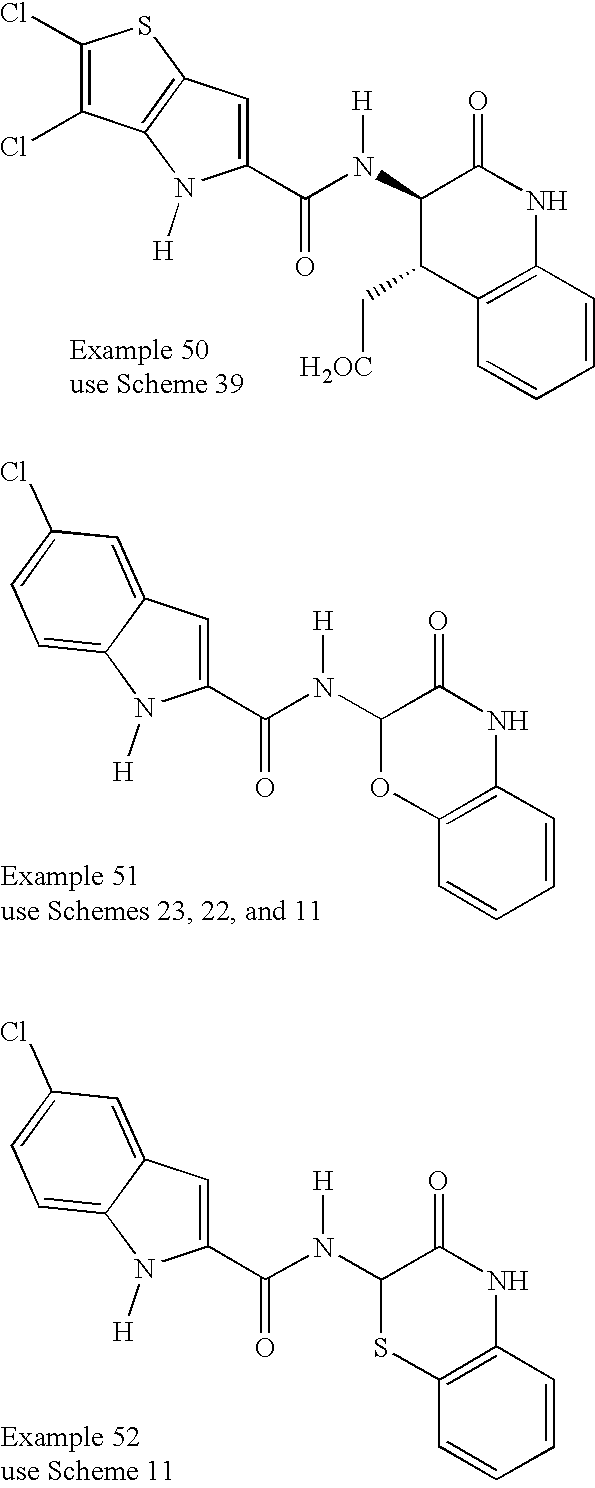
C1(Cl)=C(Cl)C2=C(S1)C=C(C(=O)N([H])C1C(C[H2OC])C3=C(NC1=O)C=CC=C3)N2[H].C12=CC=C(Cl)C=C1C=C(C(=O)N([H])C1OC3=C(NC1=O)C=CC=C3)N2[H].C12=CC=C(Cl)C=C1C=C(C(=O)N([H])C1SC3=C(NC1=O)C=CC=C3)N2[H]
